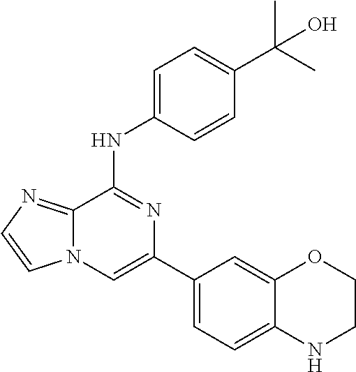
C1(C2=CC=C3C(=C2)OCCN3)=CN2C(=NC=C2)C(NC2=CC=C(C(C)(C)O)C=C2)=N1
